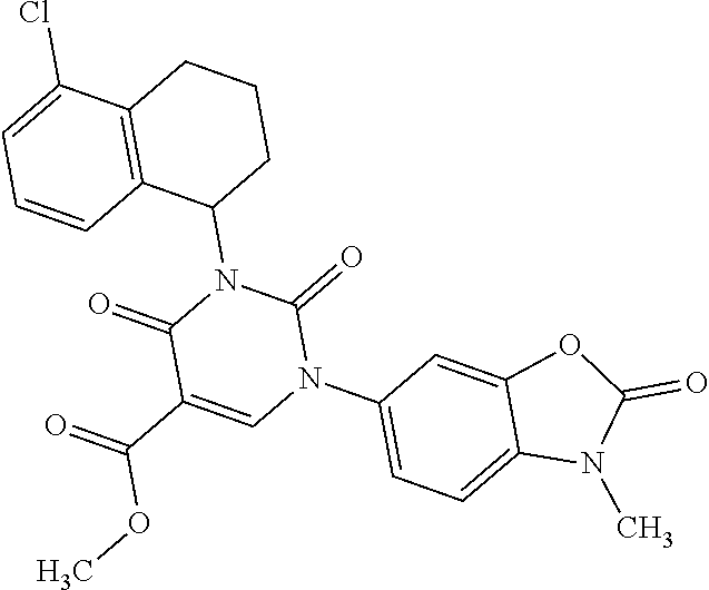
C12=CC=C(N3C(=O)N(C4CCCC5=C4C=CC=C5Cl)C(=O)C(C(=O)OC)=C3)C=C1OC(=O)N2C
